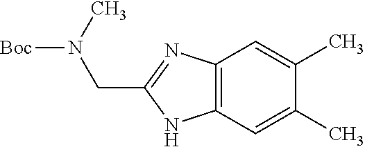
C12=C(C=C(C)C(C)=C1)NC(CN([Boc])C)=N2
